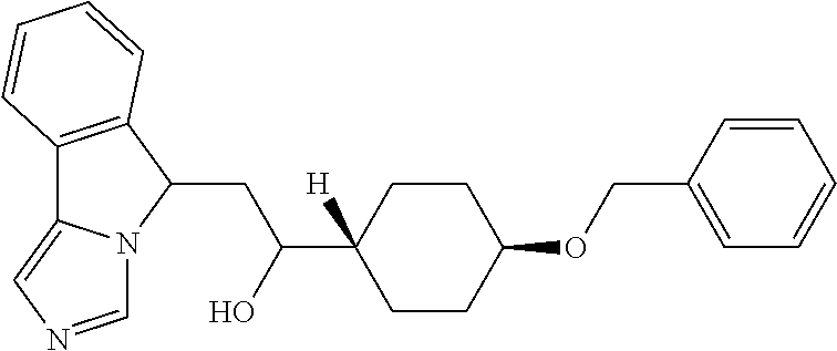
C12=C(C(CC(O)C3([H])CCC(OCC4=CC=CC=C4)CC3)N3C1=CN=C3)C=CC=C2
